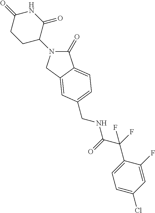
C1(=O)N(C2C(=O)NC(=O)CC2)CC2=CC(CNC(C(F)(C3=CC=C(Cl)C=C3F)F)=O)=CC=C12
